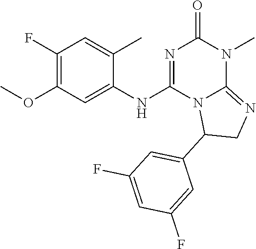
C1(F)=C(OC)C=C(NC2=NC(=O)N(C)C3=NCC(C4=CC(F)=CC(F)=C4)N23)C(C)=C1
